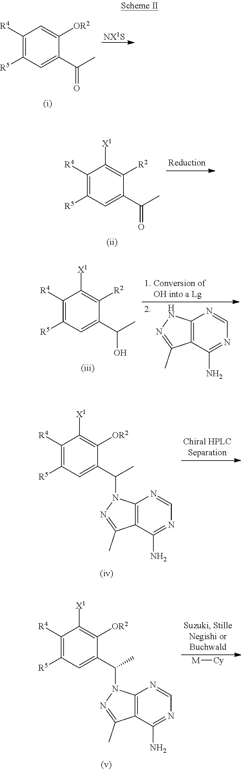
C1([R4])=C([R5])C=C(C(C)=O)C([OR2])=C1.[NX1S].C1([R4])=C([R5])C=C(C(C)=O)C([R2])=C1[X1].C1([R4])=C([R5])C=C(C(C)O)C([R2])=C1[X1].C12=C(C(N)=NC=N1)C(C)=NN2.C1([R4])=C([R5])C=C(C(C)N2C3=C(C(C)=N2)C(N)=NC=N3)C([OR2])=C1[X1].C1([R4])=C([R5])C=C(C(C)N2C3=C(C(C)=N2)C(N)=NC=N3)C([OR2])=C1[X1].[M][Cy]
